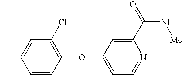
C1=CC(OC2=CC=NC(C(=O)N[Me])=C2)=C(Cl)C=C1C
